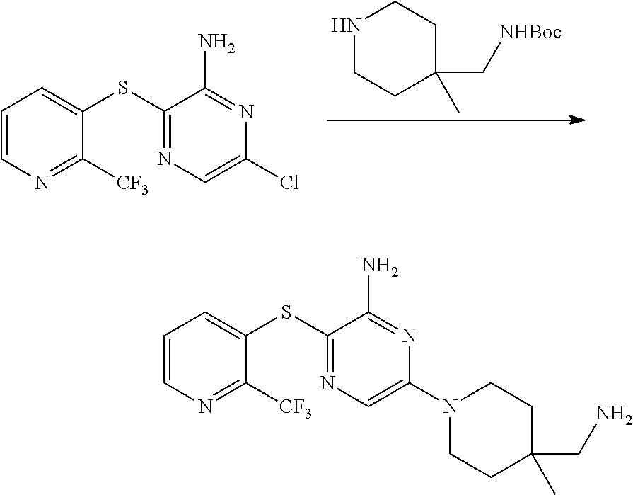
N1CCC(C)(C[NHBoc])CC1.C1=CN=C([CF3])C(SC2=NC=C(Cl)N=C2N)=C1.C1=CN=C([CF3])C(SC2=NC=C(N3CCC(C)(CN)CC3)N=C2N)=C1
